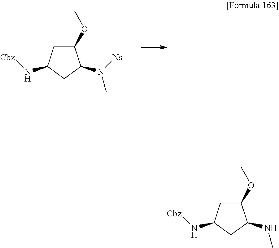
C1(OC)CC(N[Cbz])CC1N([Ns])C.C1(OC)CC(N[Cbz])CC1NC
